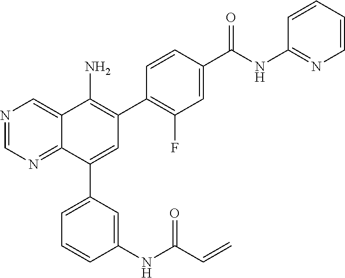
N1=CN=C2C(=C1)C(N)=C(C1=C(F)C=C(C(NC3=NC=CC=C3)=O)C=C1)C=C2C1=CC=CC(NC(C=C)=O)=C1
